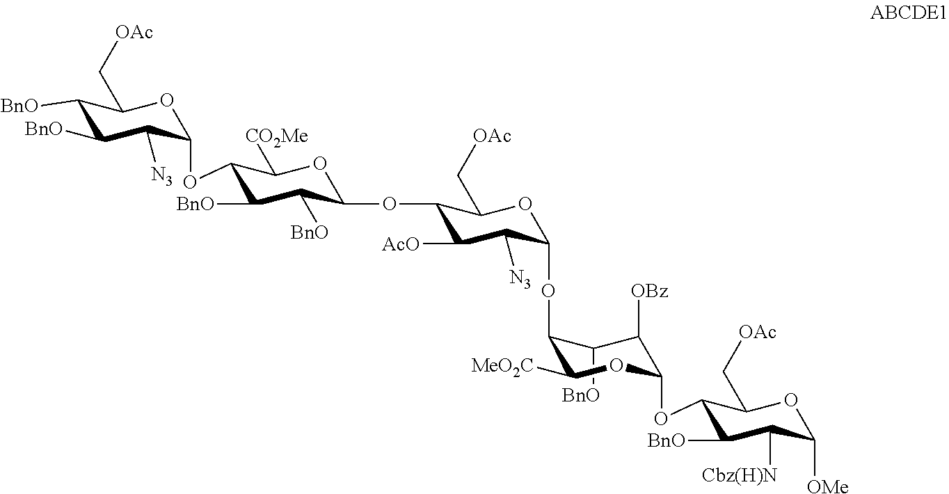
C1([BnO])C(OC2C([N3])C([AcO])C(OC3C([BnO])C([BnO])C(OC4C([N3])C([BnO])C([BnO])C(C[OAc])O4)C([CO2Me])O3)C(C[OAc])O2)C([MeO2C])OC(OC2C([BnO])C([Cbz(H)N])C([OMe])OC2C[OAc])C1[OBz]
